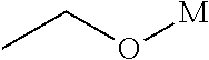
CCO[M]
